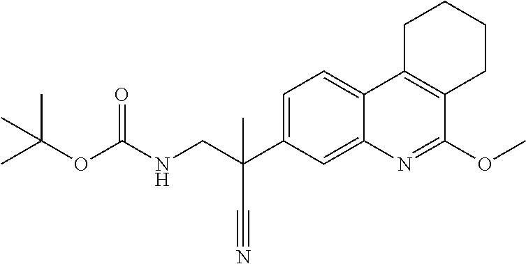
N(CC(C1=CC=C2C(=C1)N=C(OC)C1=C2CCCC1)(C)C#N)C(OC(C)(C)C)=O
